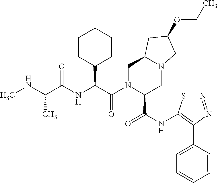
C1CC(C(C(N2C(C(NC3=C(C4=CC=CC=C4)N=NS3)=O)CN3C(C2)CC(OCC)C3)=O)NC(C(NC)C)=O)CCC1
